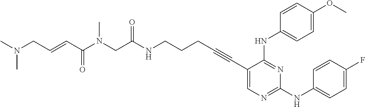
C1(C#CCCCNC(CN(C(C=CCN(C)C)=O)C)=O)=CN=C(NC2=CC=C(F)C=C2)N=C1NC1=CC=C(OC)C=C1
